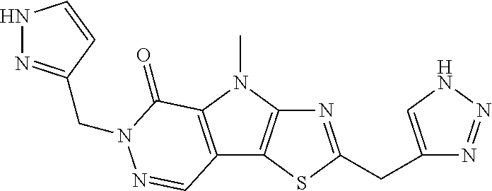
N1=C(CC2=CNN=N2)SC2=C1N(C)C1=C2C=NN(CC2=NNC=C2)C1=O
